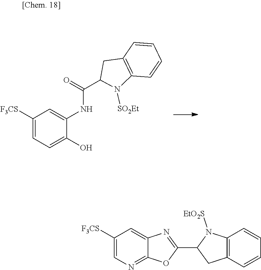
C1([F3CS])=CC=C(O)C(NC(C2N([SO2Et])C3=C(C2)C=CC=C3)=O)=C1.C1([F3CS])=CN=C2C(=C1)N=C(C1CC3=C(N1[EtO2S])C=CC=C3)O2
